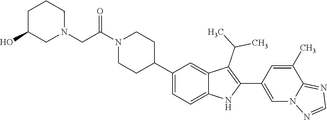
C1(C2CCN(C(=O)CN3CCCC(O)C3)CC2)=CC=C2C(=C1)C(C(C)C)=C(C1=CN3C(=NC=N3)C(C)=C1)N2
